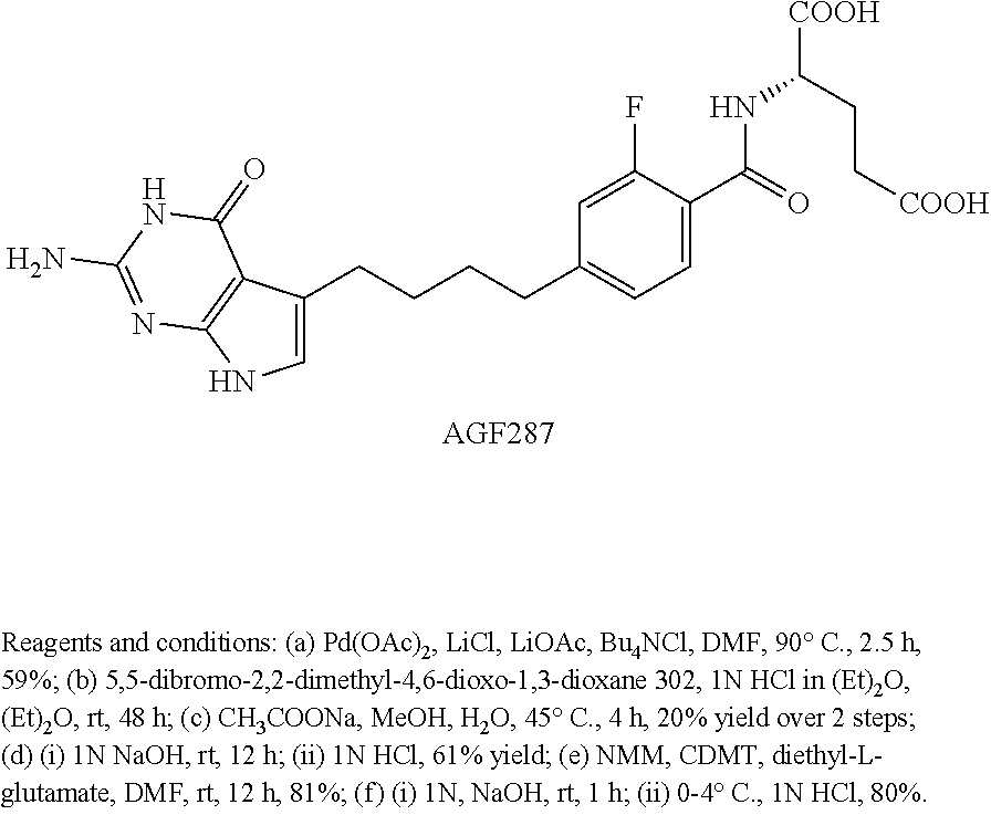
C1=C(CCCCC2=CC=C(C(=O)NC(CC[COOH])[COOH])C(F)=C2)C2=C(N1)N=C(N)NC2=O
